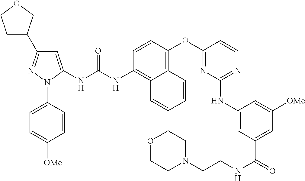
C1=CC(OC2=NC(NC3=CC(C(=O)NCCN4CCOCC4)=CC([OMe])=C3)=NC=C2)=C2C(=C1NC(NC1=CC(C3CCOC3)=NN1C1=CC=C([OMe])C=C1)=O)C=CC=C2
